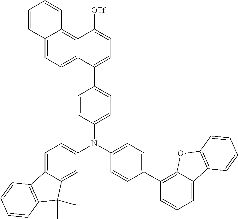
C1=CC2=CC=C3C(=C2C=C1)C([OTf])=CC=C3C1=CC=C(N(C2=CC=C(C3=C4C(=CC=C3)C3=C(O4)C=CC=C3)C=C2)C2=CC=C3C(=C2)C(C)(C)C2=C3C=CC=C2)C=C1
